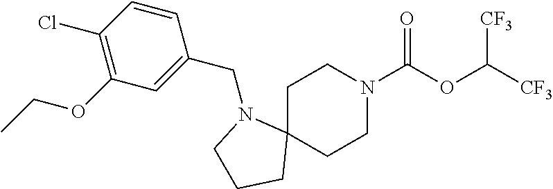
C1C2(CCN(C(OC([CF3])[CF3])=O)C1)N(CC1=CC(OCC)=C(Cl)C=C1)CCC2
